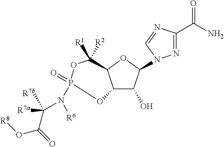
N1=C(C(N)=O)N=CN1C1C(O)C2C(O1)C([R1])([R2])OP(N(C(C(O[R8])=O)([R7a])[R7b])[R6])(=O)O2
